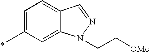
C1=C(C)C=C2C(=C1)C=NN2CC[OMe]
